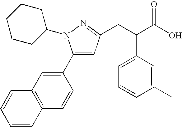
C1(C2=CC(CC(C(O)=O)C3=CC=CC(C)=C3)=NN2C2CCCCC2)=CC2=C(C=C1)C=CC=C2
